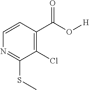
C1=CC(C(O[H])=O)=C(Cl)C(SC)=N1
